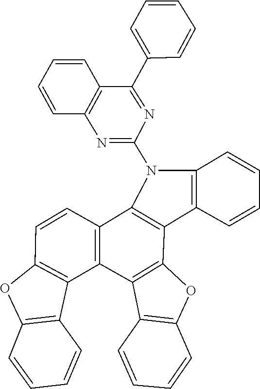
C12=C(C=CC=C1)OC1=C2C2=C(C=CC3=C2C2=C(C=CC=C2)O3)C2=C1C1=C(C=CC=C1)N2C1=NC2=C(C(C3=CC=CC=C3)=N1)C=CC=C2
